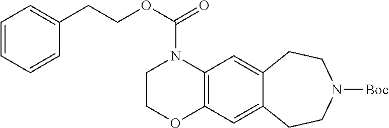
O(C(N1CCOC2=C1C=C1C(=C2)CCN([Boc])CC1)=O)CCC1=CC=CC=C1
